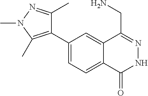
C1(C2=C(C)N(C)N=C2C)=CC=C2C(=C1)C(CN)=NNC2=O
